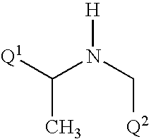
[Q1]C(N(C[Q2])[H])C
